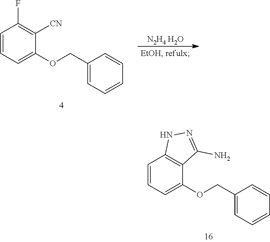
C1=CC=C(OCC2=CC=CC=C2)C2=C1NN=C2N.[N2H4 H2O].C1=CC=C(OCC2=CC=CC=C2)C([CN])=C1F
